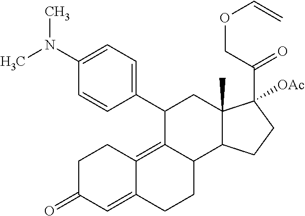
C1=C(N(C)C)C=CC(C2C3=C4C(=CC(=O)CC4)CCC3C3C(C)(C2)C(C(COC=C)=O)([OAc])CC3)=C1
